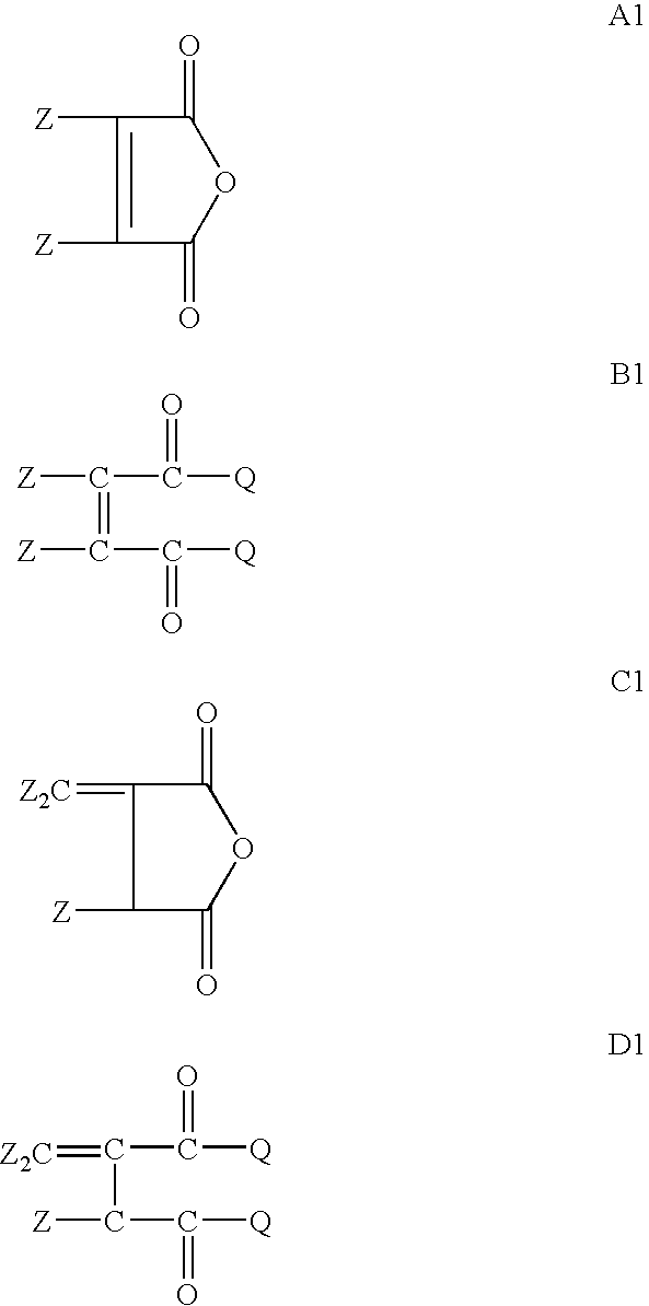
C1([Z])=C([Z])C(=O)OC1=O.[Z]C(=C([Z])C([Q])=O)C([Q])=O.C1([Z])C(=O)OC(=O)C1=[Z2C].[Z2C]=C(C([Z])C([Q])=O)C([Q])=O
